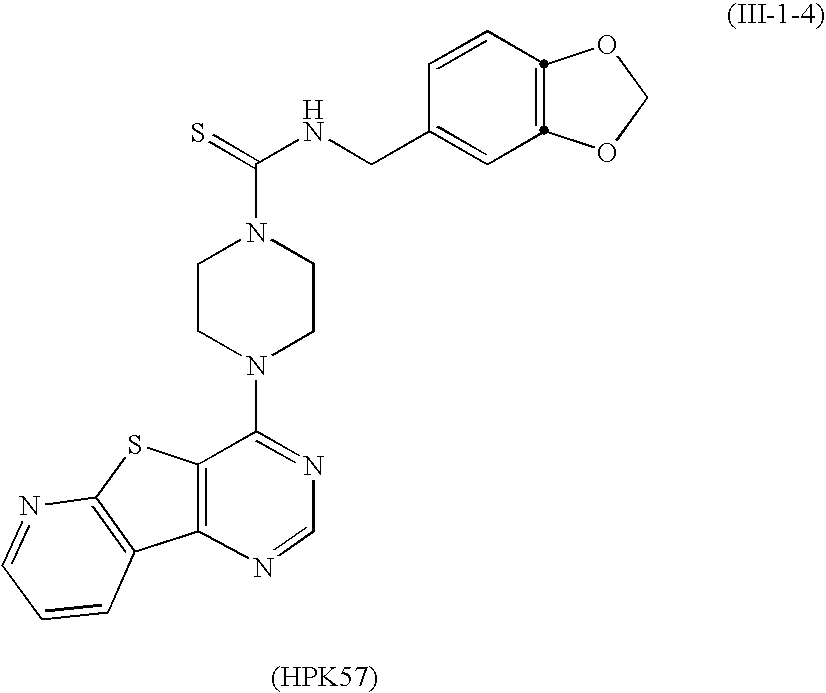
C12=C(C(N3CCN(C(=S)NCC4=CC5=C(C=C4)OCO5)CC3)=NC=N1)SC1=C2C=CC=N1.[(HPK57)]
